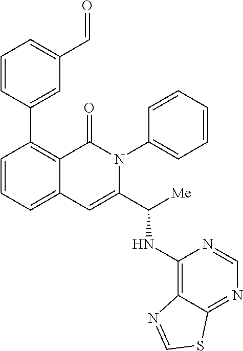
C1(C2=CC(C=O)=CC=C2)=C2C(=CC=C1)C=C(C([Me])NC1=C3C(=NC=N1)SC=N3)N(C1=CC=CC=C1)C2=O
